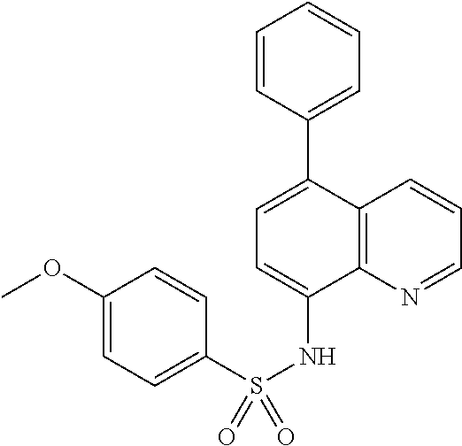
C12=C(N=CC=C1)C(NS(C1=CC=C(OC)C=C1)(=O)=O)=CC=C2C1=CC=CC=C1
